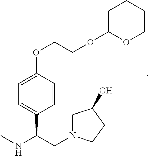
CNC(CN1CC(O)CC1)C1=CC=C(OCCOC2OCCCC2)C=C1
